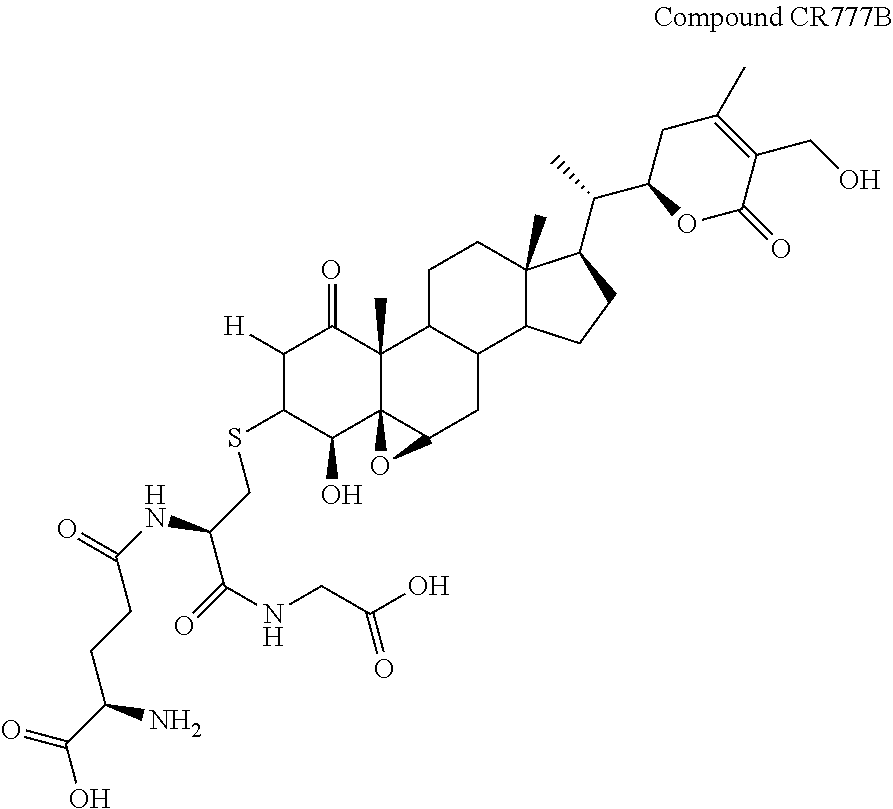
C1([H])C(SCC(C(=O)NCC(O)=O)NC(=O)CCC(C(O)=O)N)C(O)C23C(C)(C1=O)C1C(CC2O3)C2C(C)(CC1)C(C(C1OC(=O)C(CO)=C(C)C1)C)CC2
